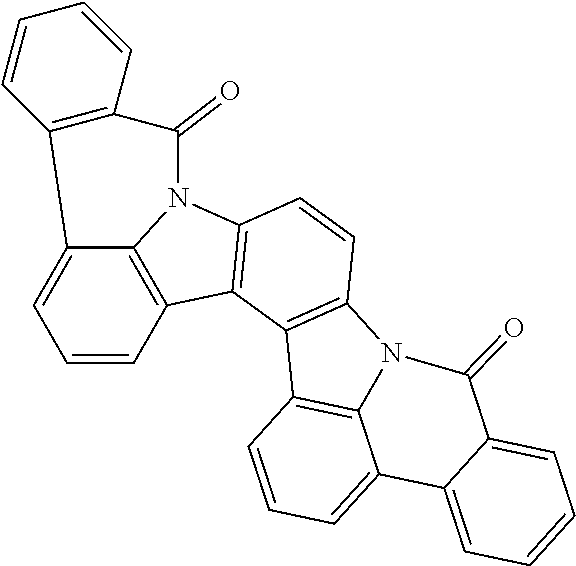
C12=CC=CC3=C1N(C1=C3C3=C(C=C1)N1C4=C3C=CC=C4C3=CC=CC=C3C1=O)C(=O)C1=C2C=CC=C1
